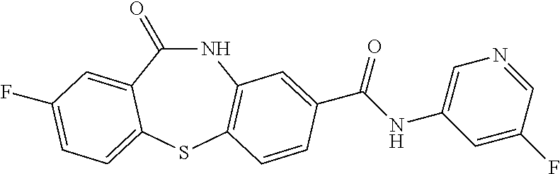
N1C(=O)C2=CC(F)=CC=C2SC2=C1C=C(C(NC1=CN=CC(F)=C1)=O)C=C2
